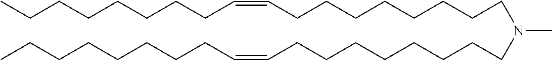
N(CCCCCCCCC=CCCCCCCCC)(CCCCCCCCC=CCCCCCCCC)C
